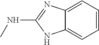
C1=CC=C2C(=C1)NC(NC)=N2
